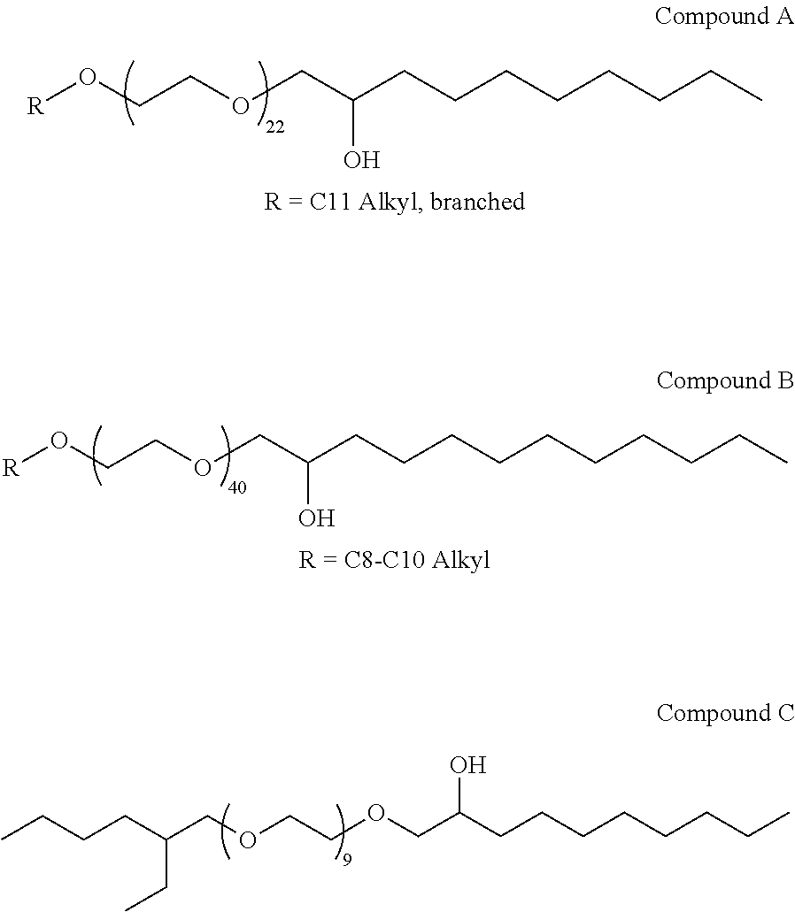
[R]OCCOCC(CCCCCCCC)O.[R]OCCOCC(CCCCCCCCCC)O.CCCCC(COCCOCC(CCCCCCCC)O)CC
